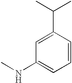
C1(C(C)C)=CC(NC)=CC=C1
